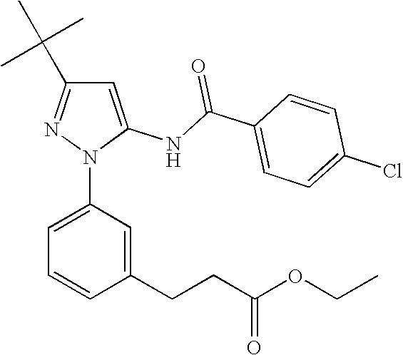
C1=C(NC(C2=CC=C(Cl)C=C2)=O)N(C2=CC=CC(CCC(OCC)=O)=C2)N=C1C(C)(C)C
